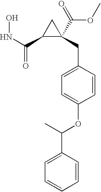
N(C(C1C(CC2=CC=C(OC(C3=CC=CC=C3)C)C=C2)(C(=O)OC)C1)=O)O
